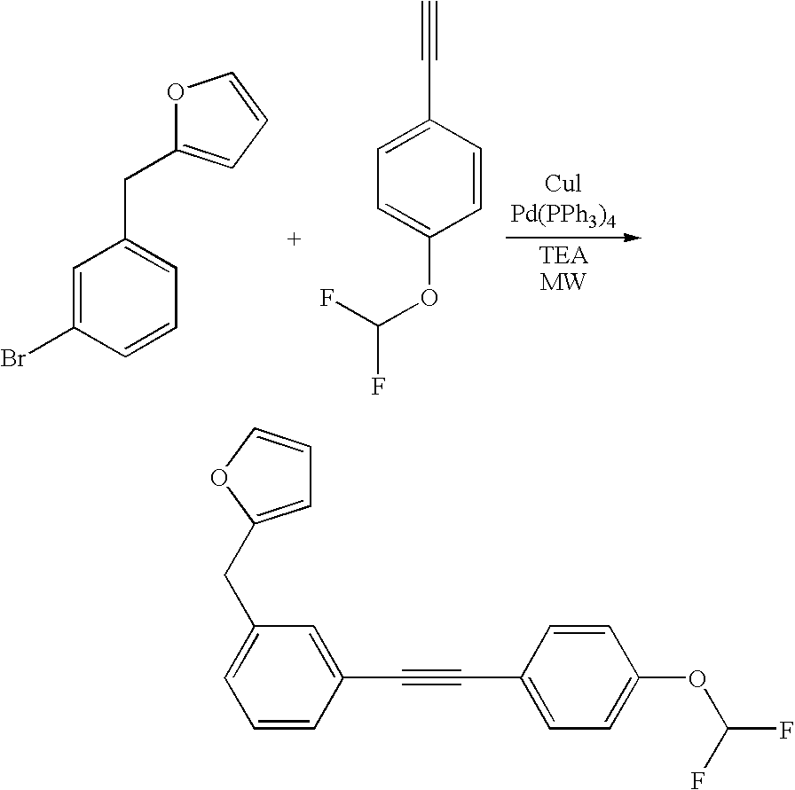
C1=C(Br)C=CC=C1CC1=CC=CO1.C#CC1=CC=C(OC(F)F)C=C1.C1=CC(C#CC2=CC=C(OC(F)F)C=C2)=CC(CC2=CC=CO2)=C1
